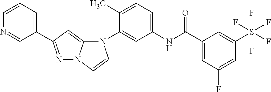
C1(N2C3=CC(C4=CC=CN=C4)=NN3C=C2)=CC(NC(C2=CC(F)=CC(S(F)(F)(F)(F)F)=C2)=O)=CC=C1C
